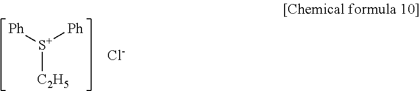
[Ph][S+]([Ph])[C2H5].[Cl-]
